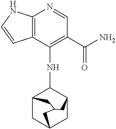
C12=C(C(NC3C4CC5CC3CC(C5)C4)=C(C(N)=O)C=N1)C=CN2
